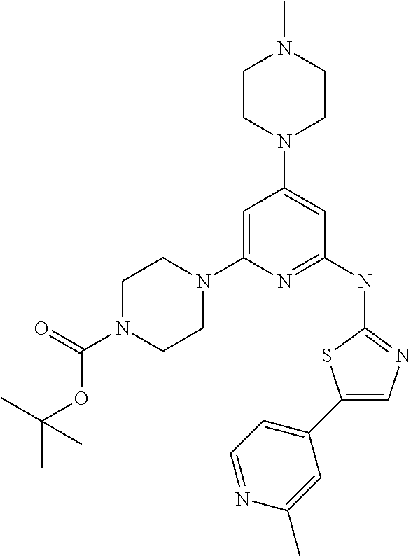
C1=C(N2CCN(C(OC(C)(C)C)=O)CC2)N=C(NC2=NC=C(C3=CC=NC(C)=C3)S2)C=C1N1CCN(C)CC1
